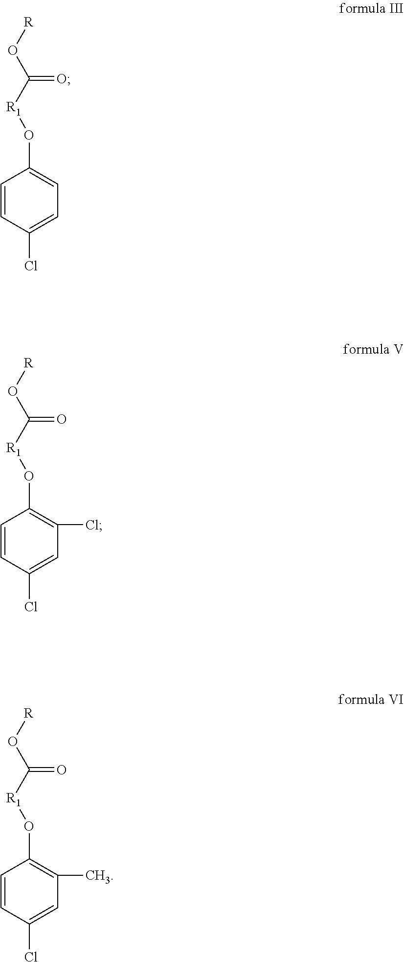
C1=CC(Cl)=CC=C1O[R1]C(O[R])=O.C1=CC(Cl)=CC(Cl)=C1O[R1]C(O[R])=O.C1=CC(Cl)=CC(C)=C1O[R1]C(O[R])=O
